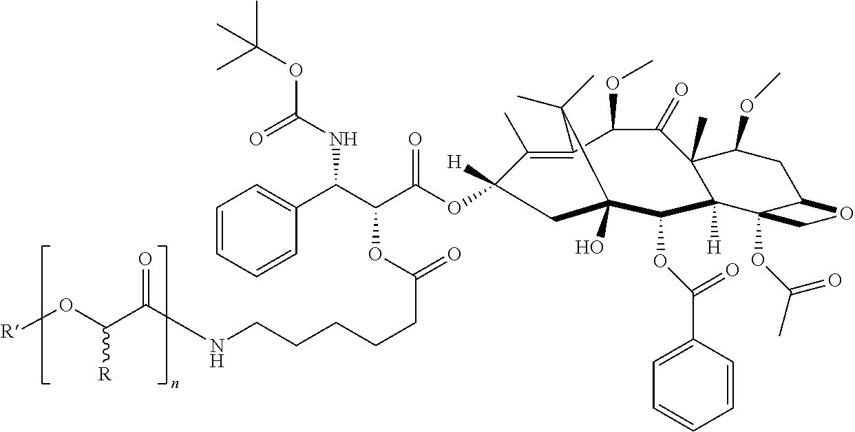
C1(C)=C2C(OC)C(=O)C3(C)C(OC)CC4C(OC(C)=O)(C3([H])C(OC(C3=CC=CC=C3)=O)C(O)(CC1([H])OC(C(C(C1=CC=CC=C1)NC(OC(C)(C)C)=O)OC(CCCCCNC(C(O[R])[R])=O)=O)=O)C2(C)C)CO4
